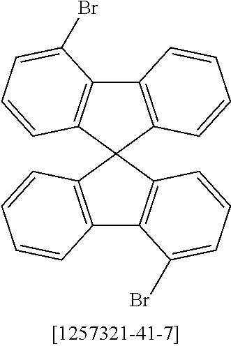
C12=C(C3(C4=C1C(Br)=CC=C4)C1=C(C4=C3C=CC=C4Br)C=CC=C1)C=CC=C2
